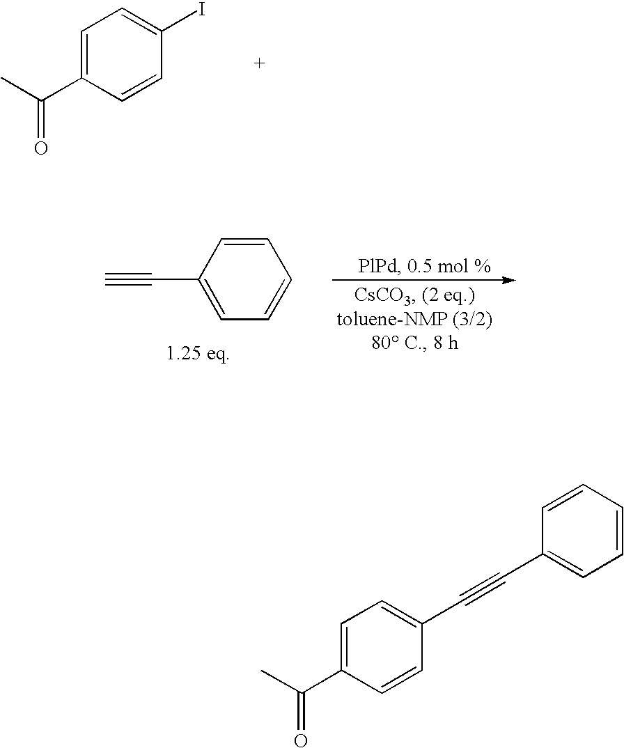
C1=C(C(C)=O)C=CC(I)=C1.C#CC1=CC=CC=C1.CC(C1=CC=C(C#CC2=CC=CC=C2)C=C1)=O
